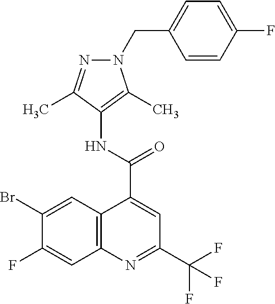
C1=CC(F)=CC=C1CN1C(C)=C(NC(C2=CC(C(F)(F)F)=NC3=C2C=C(Br)C(F)=C3)=O)C(C)=N1
